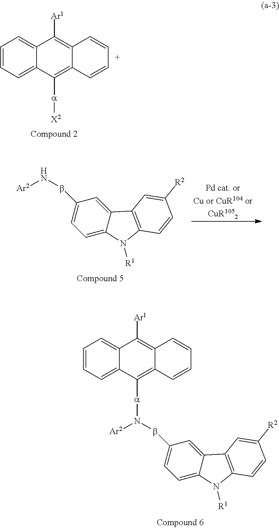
C1=C2C(=CC=C1bN([Ar2])[a]C1=C3C(=C([Ar1])C4=CC=CC=C41)C=CC=C3)N([R1])C1=C2C=C([R2])C=C1.C1=CC=C2C(=C1)C([Ar1])=C1C(=C2[a][X2])C=CC=C1.C1=C2C(=CC=C1bN[Ar2])N([R1])C1=C2C=C([R2])C=C1
